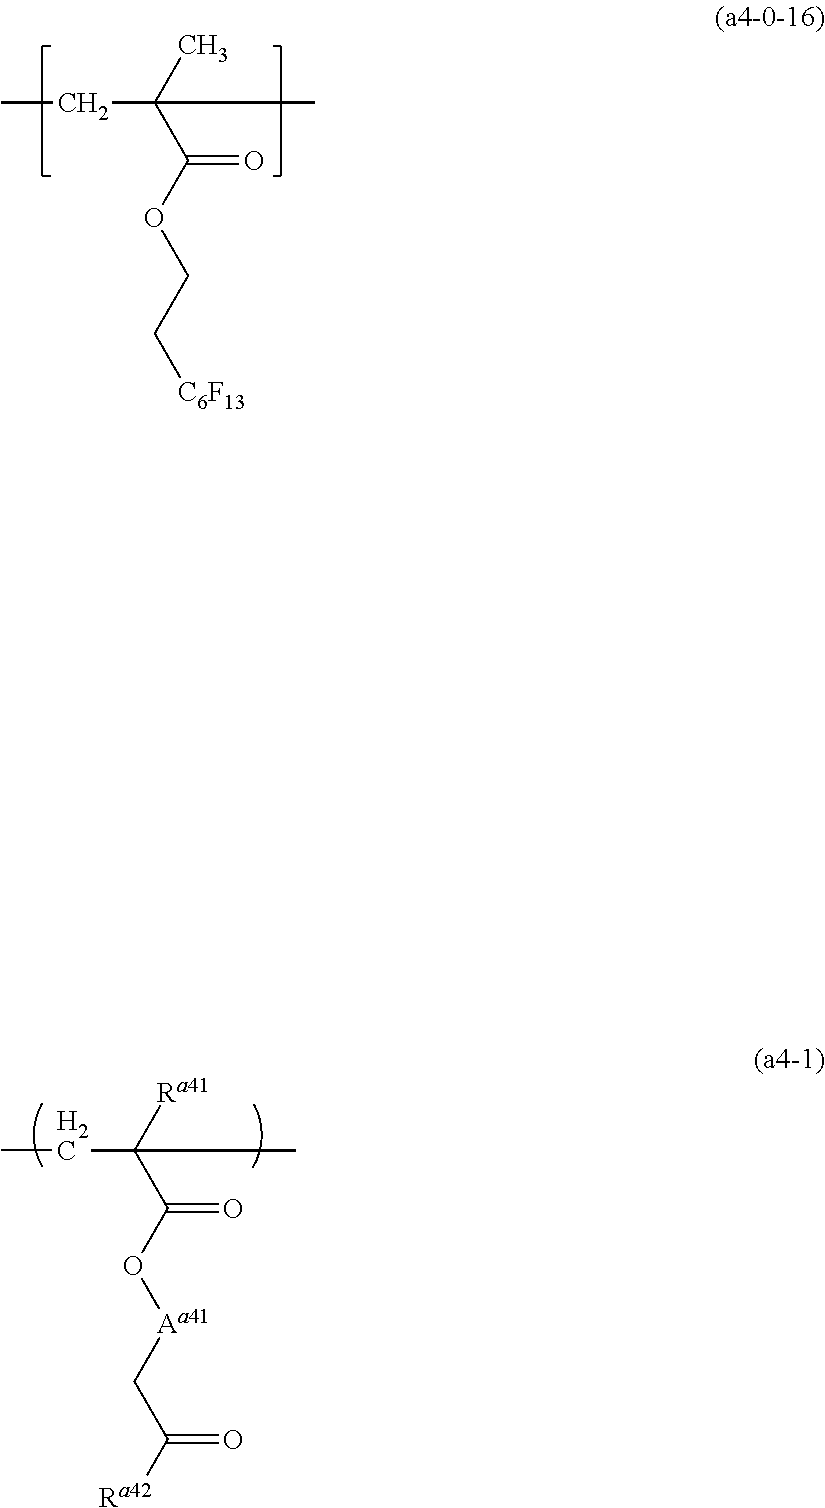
CCC(C)(C(OCC[C6F13])=O)C.CCC(C(O[Aa41]CC([Ra42])=O)=O)([Ra41])C
